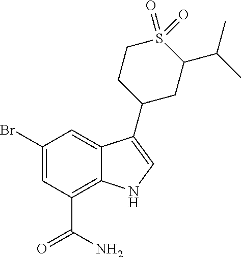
C1(Br)=CC(C(N)=O)=C2C(=C1)C(C1CC(C(C)C)S(=O)(=O)CC1)=CN2
